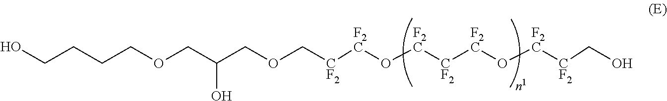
C(OC[CF2][F2C]O[F2C][CF2][F2C]O[F2C][CF2]CO)C(COCCCCO)O
